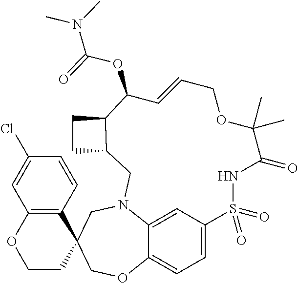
C12=CC=C3C=C1N(CC1(CO2)C2=C(OCC1)C=C(Cl)C=C2)CC1C(CC1)C(OC(=O)N(C)C)C=CCOC(C)(C)C(=O)NS3(=O)=O
